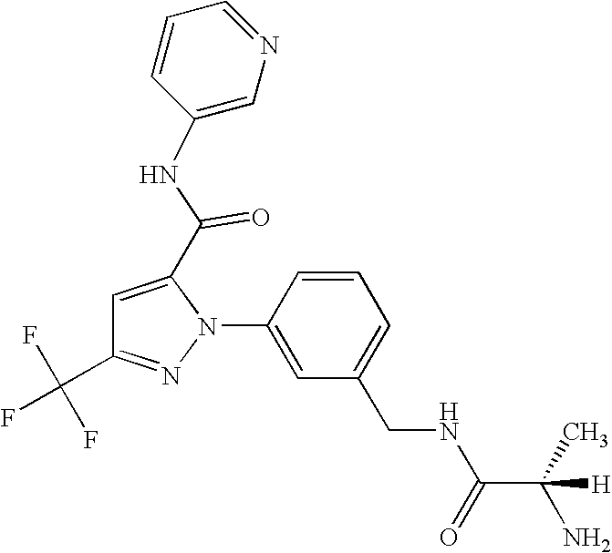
C1=CC(N2C(C(=O)NC3=CN=CC=C3)=CC(C(F)(F)F)=N2)=CC(CNC(C(C)(N)[H])=O)=C1
